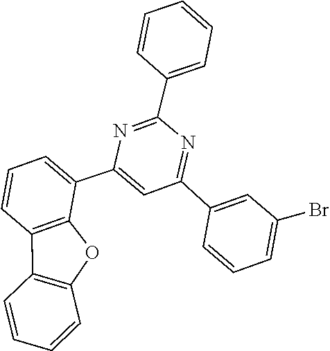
C1=C(C2=CC=CC3=C2OC2=C3C=CC=C2)N=C(C2=CC=CC=C2)N=C1C1=CC(Br)=CC=C1
